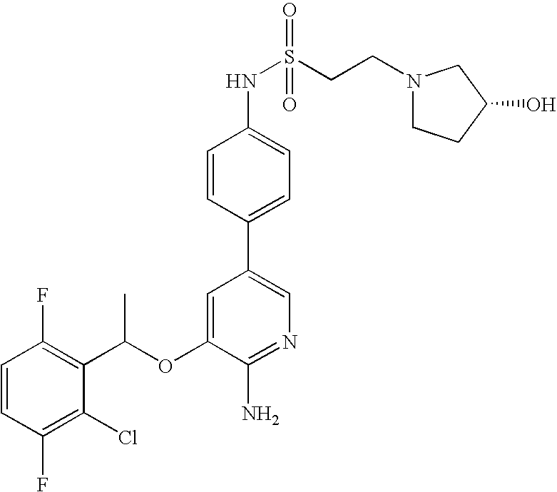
C1=CC(F)=C(C(OC2=CC(C3=CC=C(NS(CCN4CCC(O)C4)(=O)=O)C=C3)=CN=C2N)C)C(Cl)=C1F
